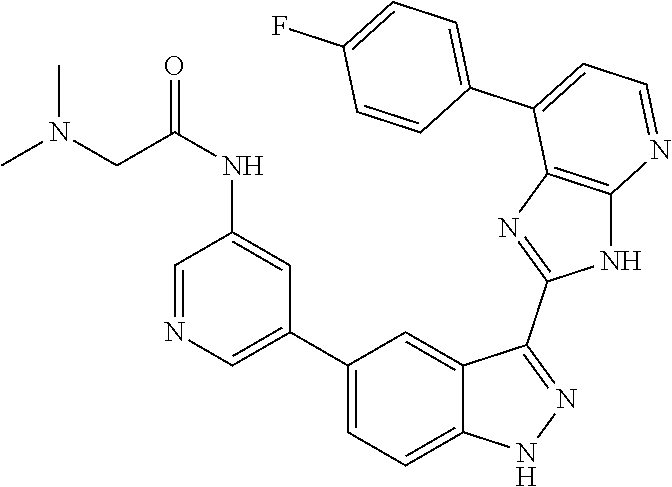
C1(C2=CC=C3C(=C2)C(C2=NC4=C(N2)N=CC=C4C2=CC=C(F)C=C2)=NN3)=CN=CC(NC(=O)CN(C)C)=C1
